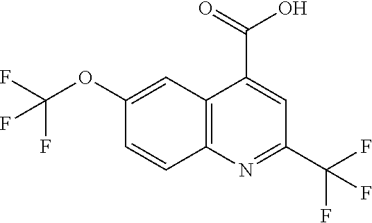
C12=C(N=C(C(F)(F)F)C=C1C(=O)O)C=CC(OC(F)(F)F)=C2
